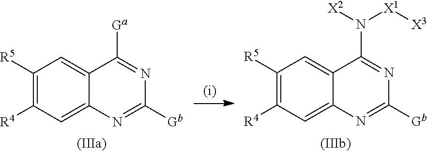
N1=C([Ga])C2=CC([R5])=C([R4])C=C2N=C1[Gb].C1([Gb])=NC2=CC([R4])=C([R5])C=C2C(N([X2])[X1][X3])=N1
